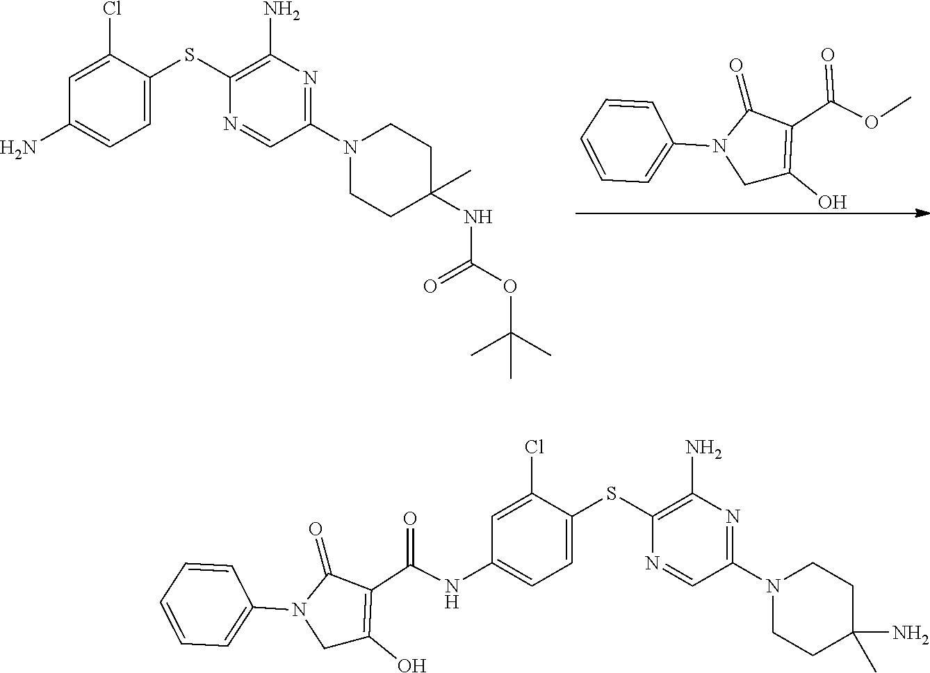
C1=C(Cl)C(SC2=C(N)N=C(N3CCC(NC(=O)OC(C)(C)C)(C)CC3)C=N2)=CC=C1N.C1C(O)=C(C(OC)=O)C(=O)N1C1=CC=CC=C1.C1=C(Cl)C(SC2=C(N)N=C(N3CCC(C)(N)CC3)C=N2)=CC=C1NC(C1=C(O)CN(C2=CC=CC=C2)C1=O)=O
